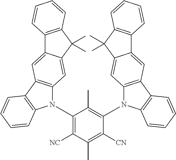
C1(N2C3=C(C4=C2C=CC=C4)C=C2C(=C3)C(C)(C)C3=C2C=CC=C3)=C([NC])C(C)=C([CN])C(N2C3=C(C4=C2C=CC=C4)C=C2C(=C3)C(C)(C)C3=C2C=CC=C3)=C1C
